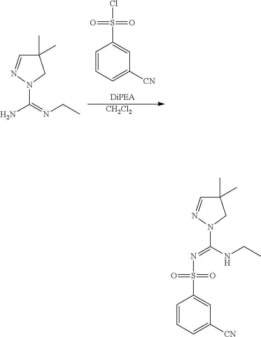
C1=CC=C([CN])C=C1S(=O)(=O)Cl.[CH2Cl2].C1(C)(C)C=NN(C(=NCC)N)C1.C1=CC=C([CN])C=C1S(=O)(=O)N=C(NCC)N1CC(C)(C)C=N1
